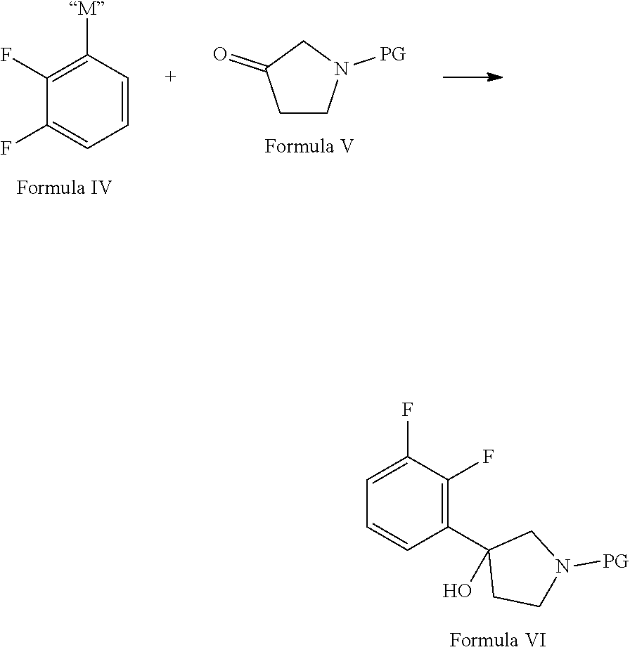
C1(F)=C([M])C=CC=C1F.C1CN([PG])CC1=O.C1(F)=C(C2(O)CCN([PG])C2)C=CC=C1F
